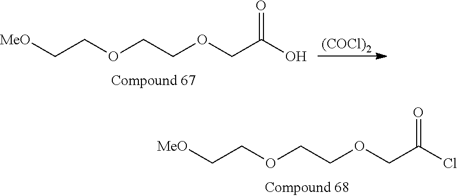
[MeO]CCOCCOCC(O)=O.[(COCl)2].[MeO]CCOCCOCC(Cl)=O
